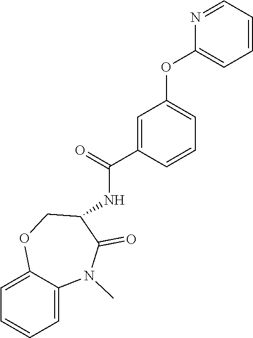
C1=C2C(=CC=C1)N(C)C(=O)C(NC(=O)C1=CC(OC3=CC=CC=N3)=CC=C1)CO2
